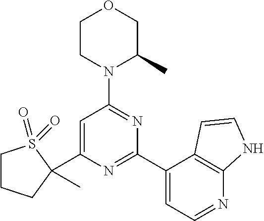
C1=C(C2(C)CCCS2(=O)=O)N=C(C2=CC=NC3=C2C=CN3)N=C1N1C(C)COCC1
